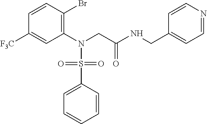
C1(N(CC(NCC2=CC=NC=C2)=O)S(C2=CC=CC=C2)(=O)=O)=C(Br)C=CC([F3C])=C1
